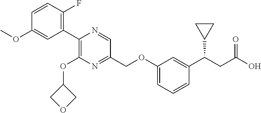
N1=CC(COC2=CC=CC(C(CC(O)=O)C3CC3)=C2)=NC(OC2COC2)=C1C1=C(F)C=CC(OC)=C1
